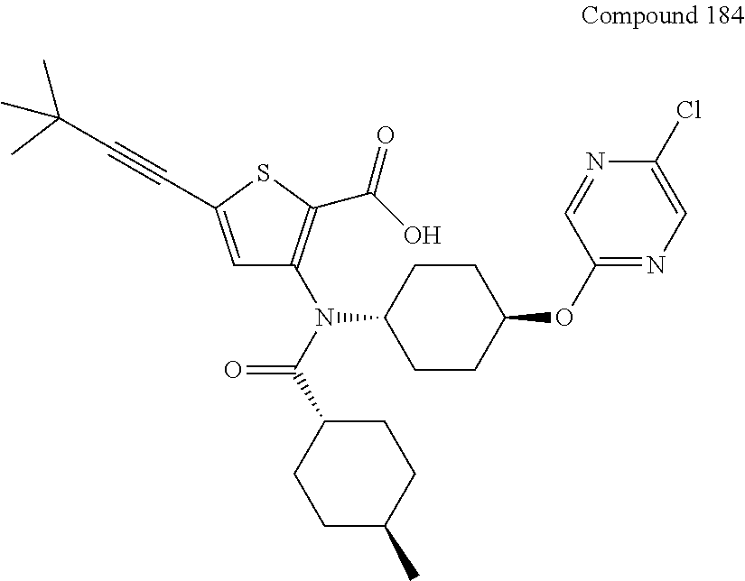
C1C(C(=O)N(C2=C(C(O)=O)SC(C#CC(C)(C)C)=C2)C2CCC(OC3=NC=C(Cl)N=C3)CC2)CCC(C)C1
